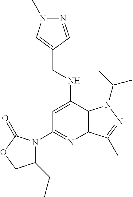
C1=C(NCC2=CN(C)N=C2)C2=C(N=C1N1C(CC)COC1=O)C(C)=NN2C(C)C
